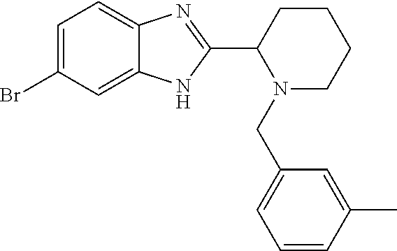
C1=C(Br)C=C2C(=C1)N=C(C1N(CC3=CC=CC(C)=C3)CCCC1)N2
